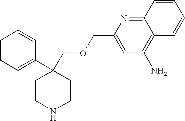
C1=CC=C(C2(COCC3=CC(N)=C4C(=N3)C=CC=C4)CCNCC2)C=C1
